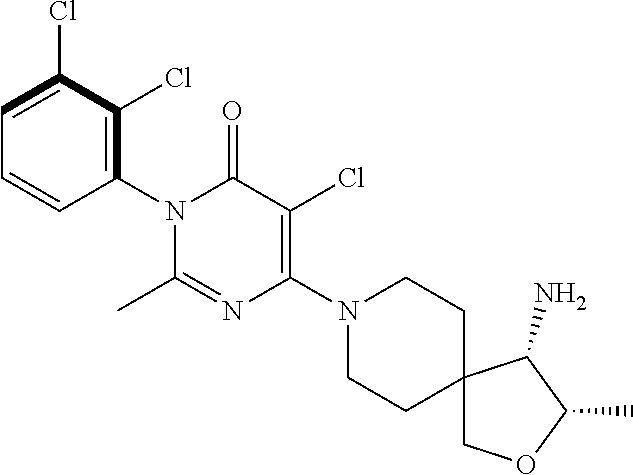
C1(N2C(C)=NC(N3CCC4(CC3)COC(C)C4N)=C(Cl)C2=O)=C(Cl)C(Cl)=CC=C1
